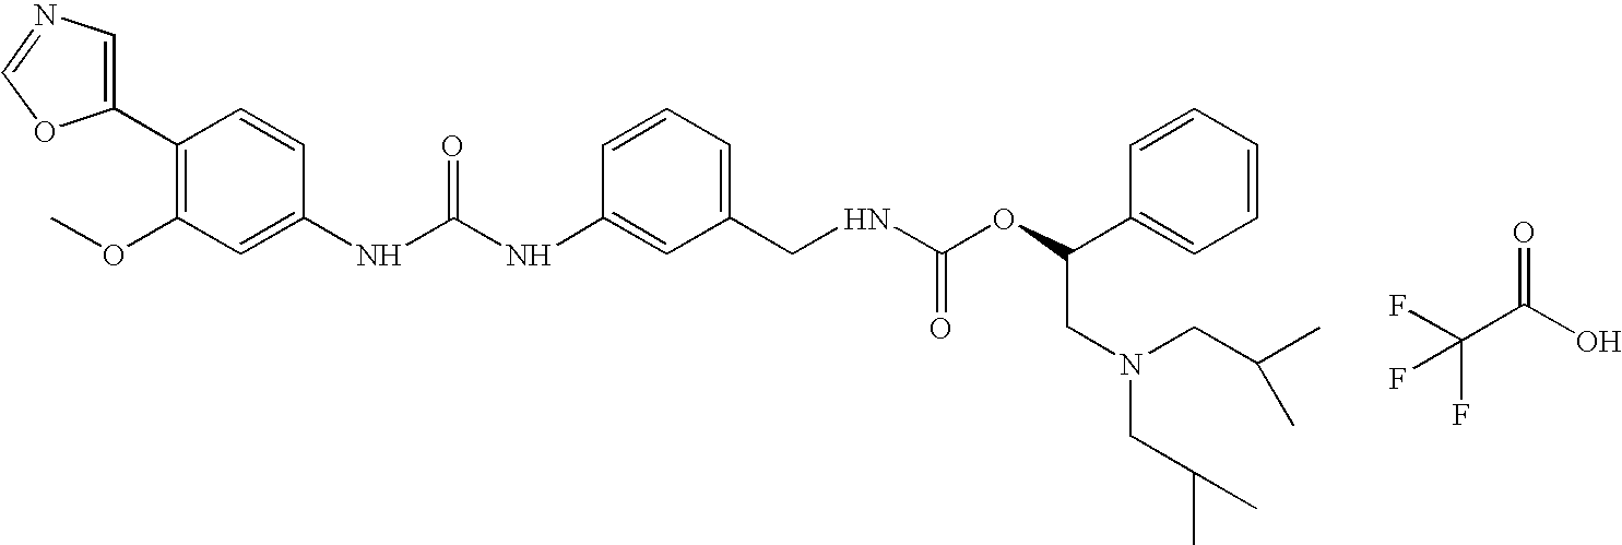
C1(C2=C(OC)C=C(NC(NC3=CC(CNC(OC(C4=CC=CC=C4)CN(CC(C)C)CC(C)C)=O)=CC=C3)=O)C=C2)=CN=CO1.FC(C(O)=O)(F)F
